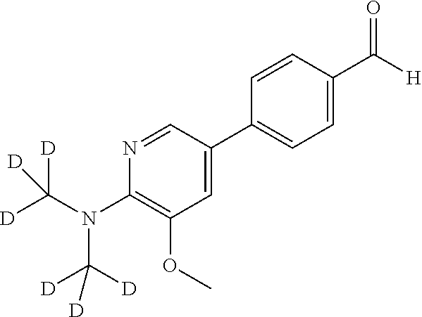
C1=CC(C([H])=O)=CC=C1C1=CC(OC)=C(N(C([D])([D])[D])C([D])([D])[D])N=C1
